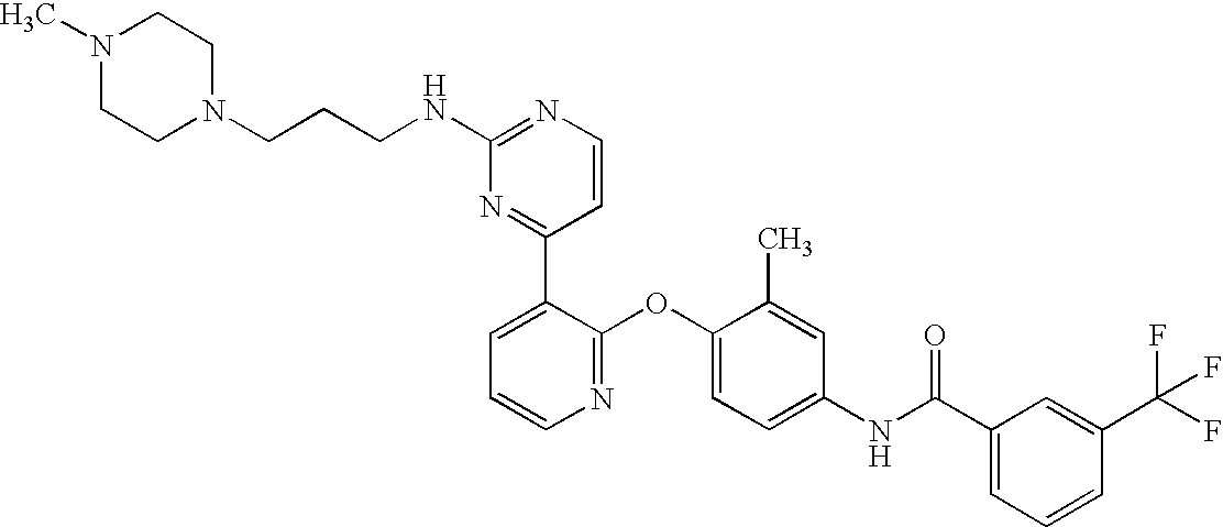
C1(NCCCN2CCN(C)CC2)=NC=CC(C2=CC=CN=C2OC2=CC=C(NC(C3=CC=CC(C(F)(F)F)=C3)=O)C=C2C)=N1
